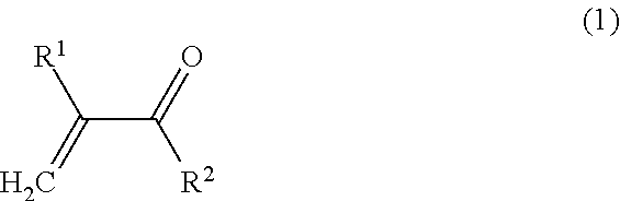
C(C(=O)[R2])(=C)[R1]
